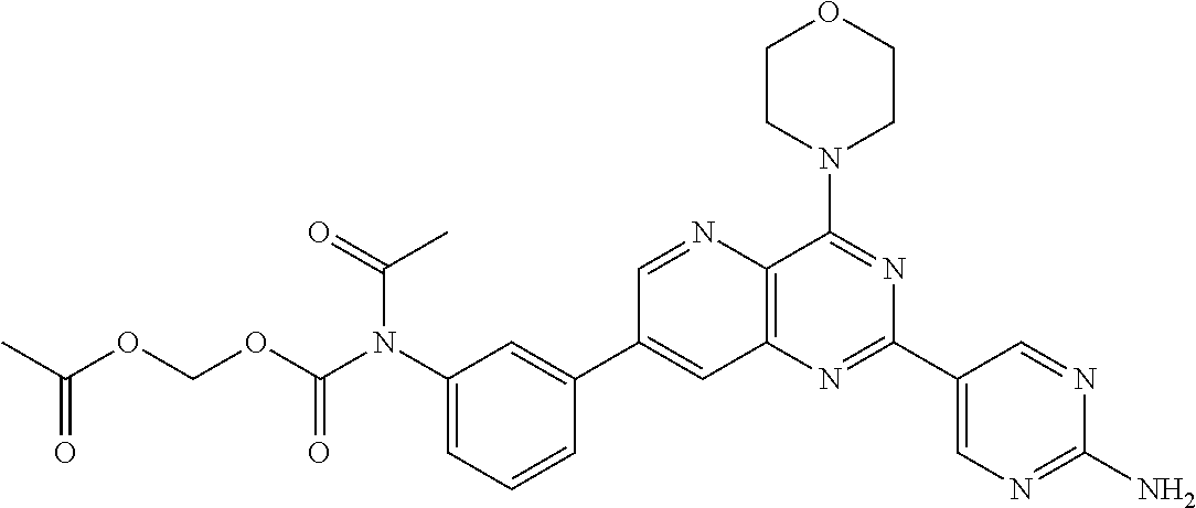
C1=CC(C2=CC3=C(C(N4CCOCC4)=NC(C4=CN=C(N)N=C4)=N3)N=C2)=CC(N(C(OCOC(=O)C)=O)C(=O)C)=C1
